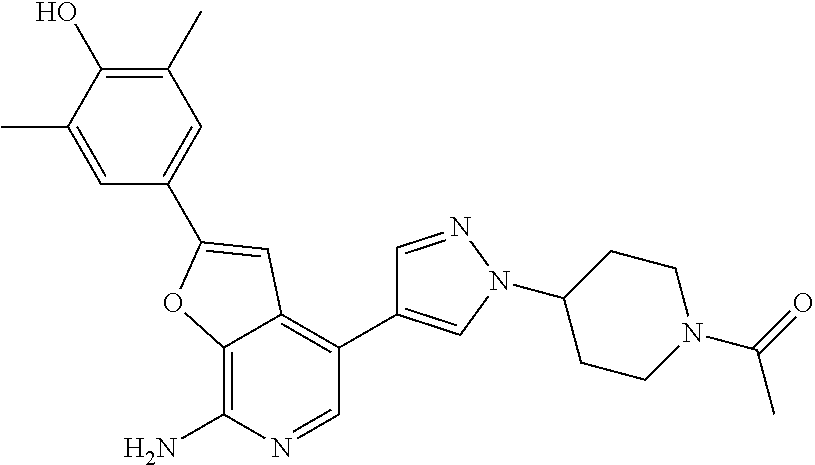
C12=C(N)N=CC(C3=CN(C4CCN(C(C)=O)CC4)N=C3)=C1C=C(C1=CC(C)=C(O)C(C)=C1)O2
